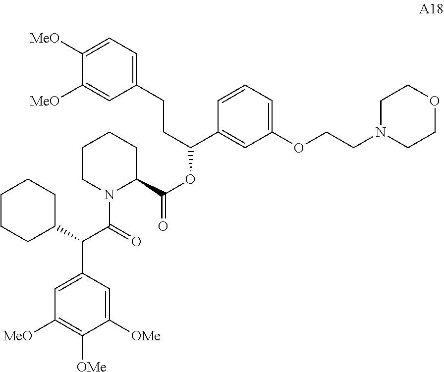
C1CN(C(=O)C(C2=CC([MeO])=C([OMe])C([OMe])=C2)C2CCCCC2)C(C(=O)OC(C2=CC(OCCN3CCOCC3)=CC=C2)CCC2=CC=C([MeO])C([MeO])=C2)CC1
